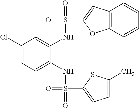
C1(Cl)=CC=C(NS(=O)(C2=CC=C(C)S2)=O)C(NS(=O)(C2=CC3=C(O2)C=CC=C3)=O)=C1
